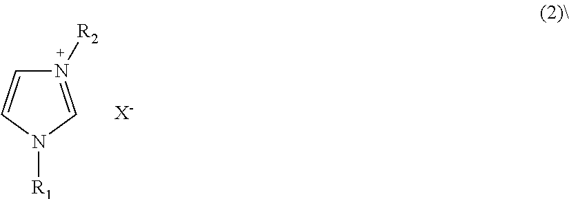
N1([R2])=CN([R1])C=C1.[X-]
